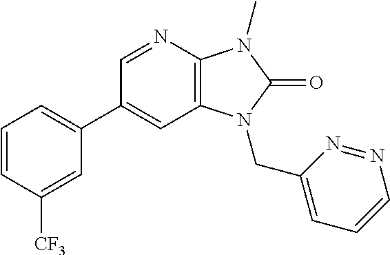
C1(C2=CC=CC([CF3])=C2)=CC2=C(N=C1)N(C)C(=O)N2CC1=CC=CN=N1
